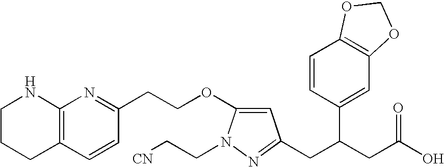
C1CCC2=C(N1)N=C(CCOC1=CC(CC(CC(O)=O)C3=CC4=C(C=C3)OCO4)=NN1CC[CN])C=C2
